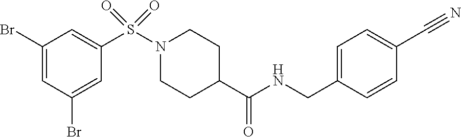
C1(Br)=CC(Br)=CC(S(N2CCC(C(NCC3=CC=C(C#N)C=C3)=O)CC2)(=O)=O)=C1
